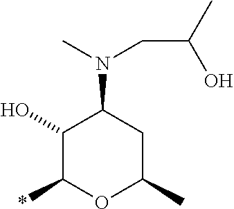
C1(O)C(*)OC(C)CC1N(C)CC(C)O
